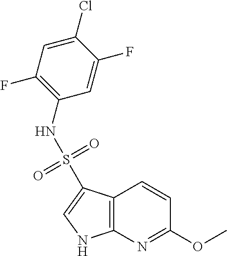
C12=C(N=C(OC)C=C1)NC=C2S(=O)(=O)NC1=C(F)C=C(Cl)C(F)=C1
